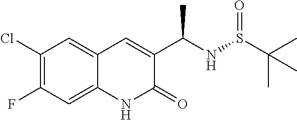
C1(Cl)=C(F)C=C2C(=C1)C=C(C(NS(C(C)(C)C)=O)C)C(=O)N2
